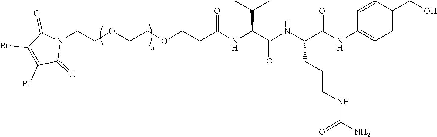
O(CCOCCC(NC(C(NC(C(NC1=CC=C(CO)C=C1)=O)CCCNC(N)=O)=O)C(C)C)=O)CCN1C(=O)C(Br)=C(Br)C1=O
